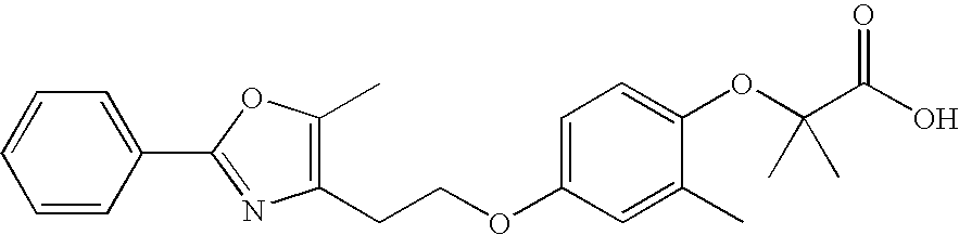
C1=C(C2=NC(CCOC3=CC=C(OC(C(O)=O)(C)C)C(C)=C3)=C(C)O2)C=CC=C1
